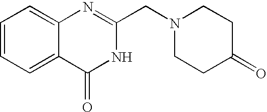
C1=CC=C2C(=C1)N=C(CN1CCC(=O)CC1)NC2=O
